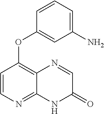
C1=CC=C(N)C=C1OC1=C2C(=NC=C1)NC(=O)C=N2
